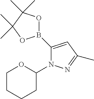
C1CCCC(N2C(B3OC(C)(C)C(C)(C)O3)=CC(C)=N2)O1
